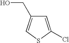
C1=C(Cl)SC=C1CO
